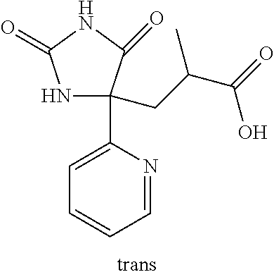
N1C(CC(C(=O)O)C)(C2=CC=CC=N2)C(=O)NC1=O
